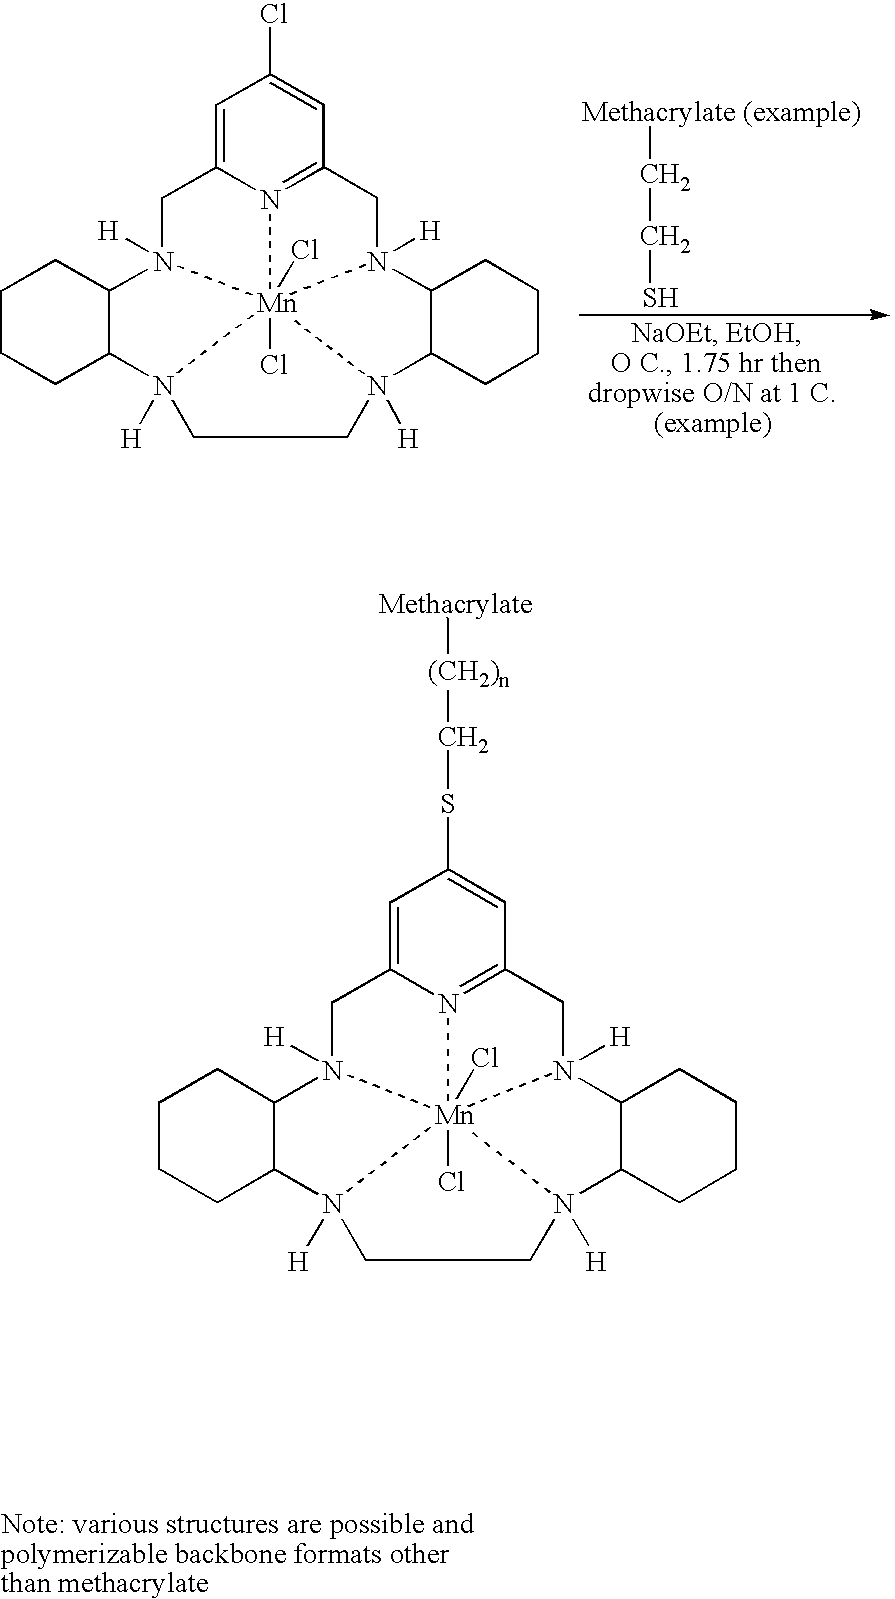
[Methacrylate (example)]CCS.C1=C2N3=C(C=C1Cl)CN1([H])C4C(CCCC4)N4([H])CCN5([H])C6C(N([H])(C2)[Mn]3154(Cl)Cl)CCCC6.C1=C2N3=C(C=C1SC[(CH2)n][Methacrylate])CN1([H])C4C(CCCC4)N4([H])CCN5([H])C6C(N([H])(C2)[Mn]3154(Cl)Cl)CCCC6
